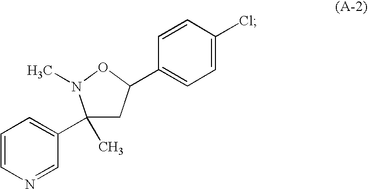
C1=CN=CC(C2(C)CC(C3=CC=C(Cl)C=C3)ON2C)=C1
